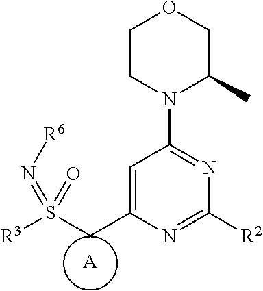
C1CN(C2=NC([R2])=NC(CS([R3])(=O)=N[R6])=C2)C(C)CO1.[A]
